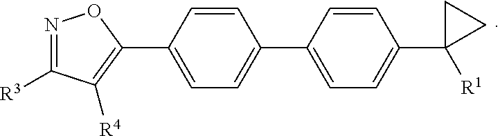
N1=C([R3])C([R4])=C(C2=CC=C(C3=CC=C(C4([R1])CC4)C=C3)C=C2)O1
